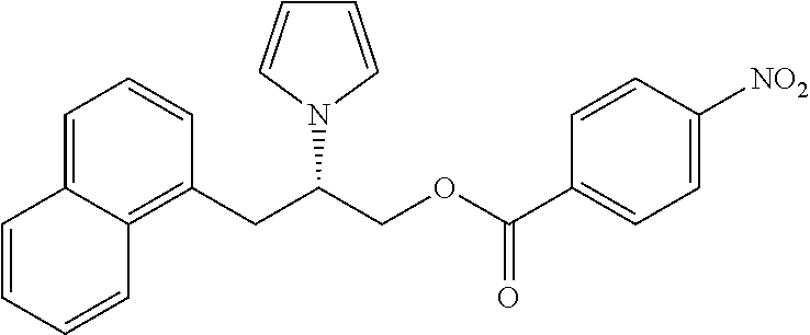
C1=C2C(=C(CC(N3C=CC=C3)COC(C3=CC=C([NO2])C=C3)=O)C=C1)C=CC=C2
